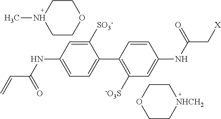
C1(C2=C([-O3S])C=C(NC(C[X])=O)C=C2)=CC=C(NC(C=C)=O)C=C1[SO3-].N1(C)CCOCC1.O1CC[NHCH2]CC1
